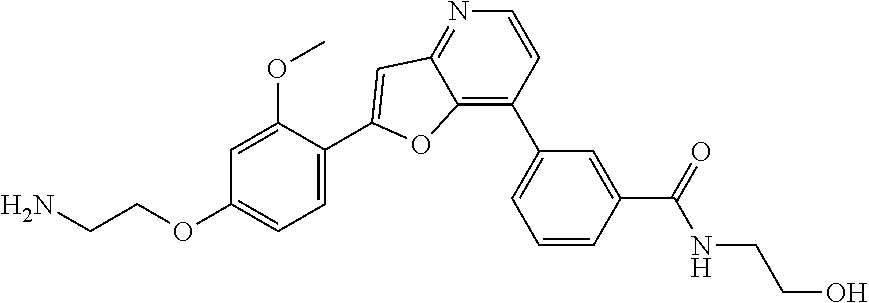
C1=C(OC)C(C2=CC3=NC=CC(C4=CC=CC(C(=O)NCCO)=C4)=C3O2)=CC=C1OCCN
